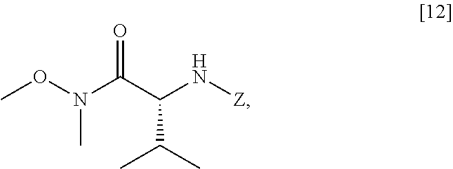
CON(C(C(N[Z])C(C)C)=O)C
